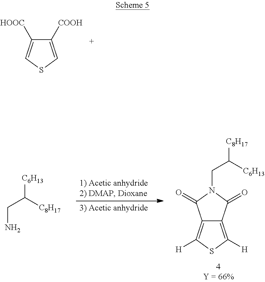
C1([COOH])=CSC=C1[HOOC].[C8H17]C([C6H13])CN1C(=O)C2=C([H])SC([H])=C2C1=O.[C6H13]C([C8H17])CN
